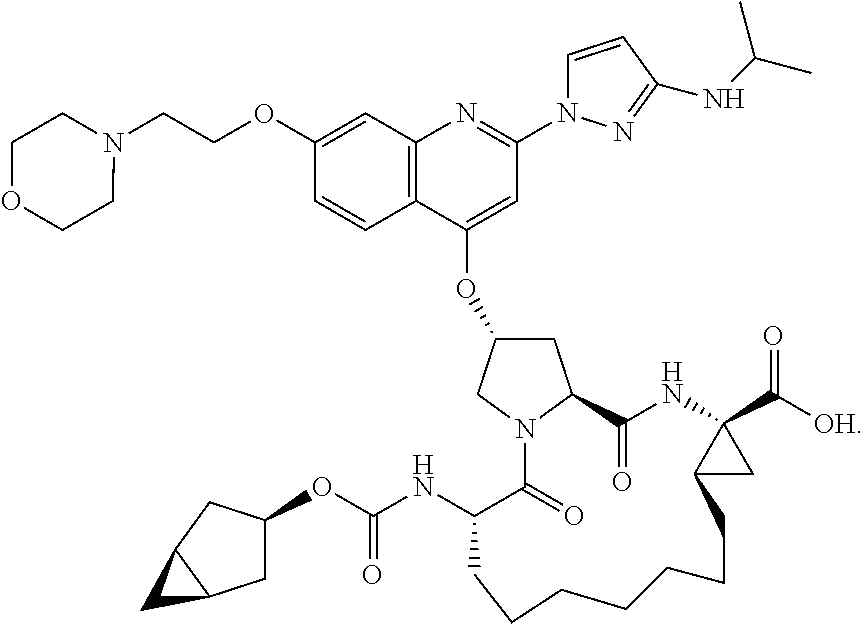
C1C2N(CC1OC1=CC(N3C=CC(NC(C)C)=N3)=NC3=C1C=CC(OCCN1CCOCC1)=C3)C(=O)C(NC(OC1CC3C(C1)C3)=O)CCCCCCCC1C(C([OH])=O)(NC2=O)C1
